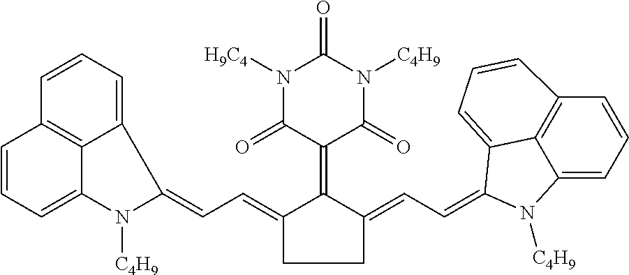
C1(=CC=C2C3=CC=CC4=C3C(=CC=C4)N2[C4H9])C(=C2C(=O)N([C4H9])C(=O)N([H9C4])C2=O)C(=CC=C2C3=CC=CC4=C3C(=CC=C4)N2[C4H9])CC1
